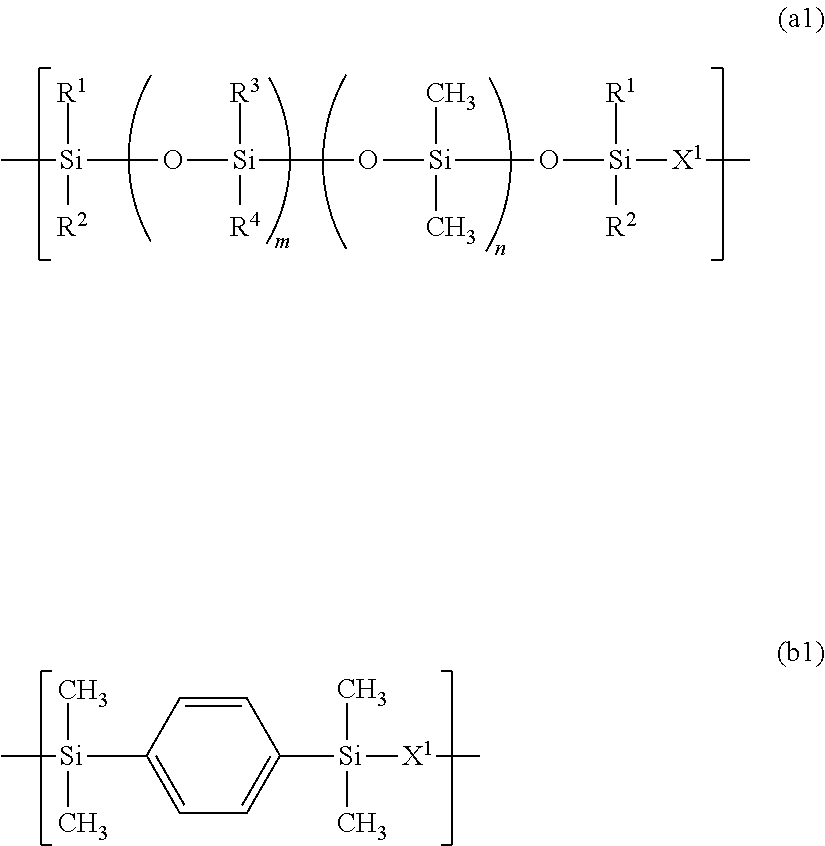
C[Si]([R1])(O[Si]([R3])(O[Si](C)(C)O[Si]([R1])([X1]C)[R2])[R4])[R2].C1=CC([Si](C)(C)C)=CC=C1[Si](C)(C)[X1]C
